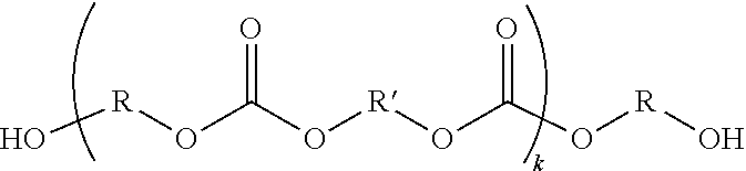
O[R]OC(O[R]OC(O[R]O)=O)=O
